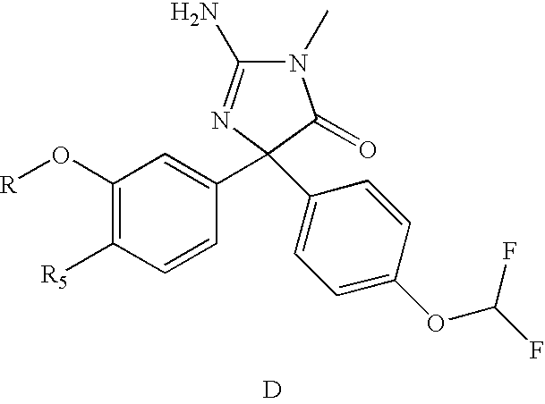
N1(C)C(N)=NC(C2=CC(O[R])=C([R5])C=C2)(C2=CC=C(OC(F)F)C=C2)C1=O.[D]
